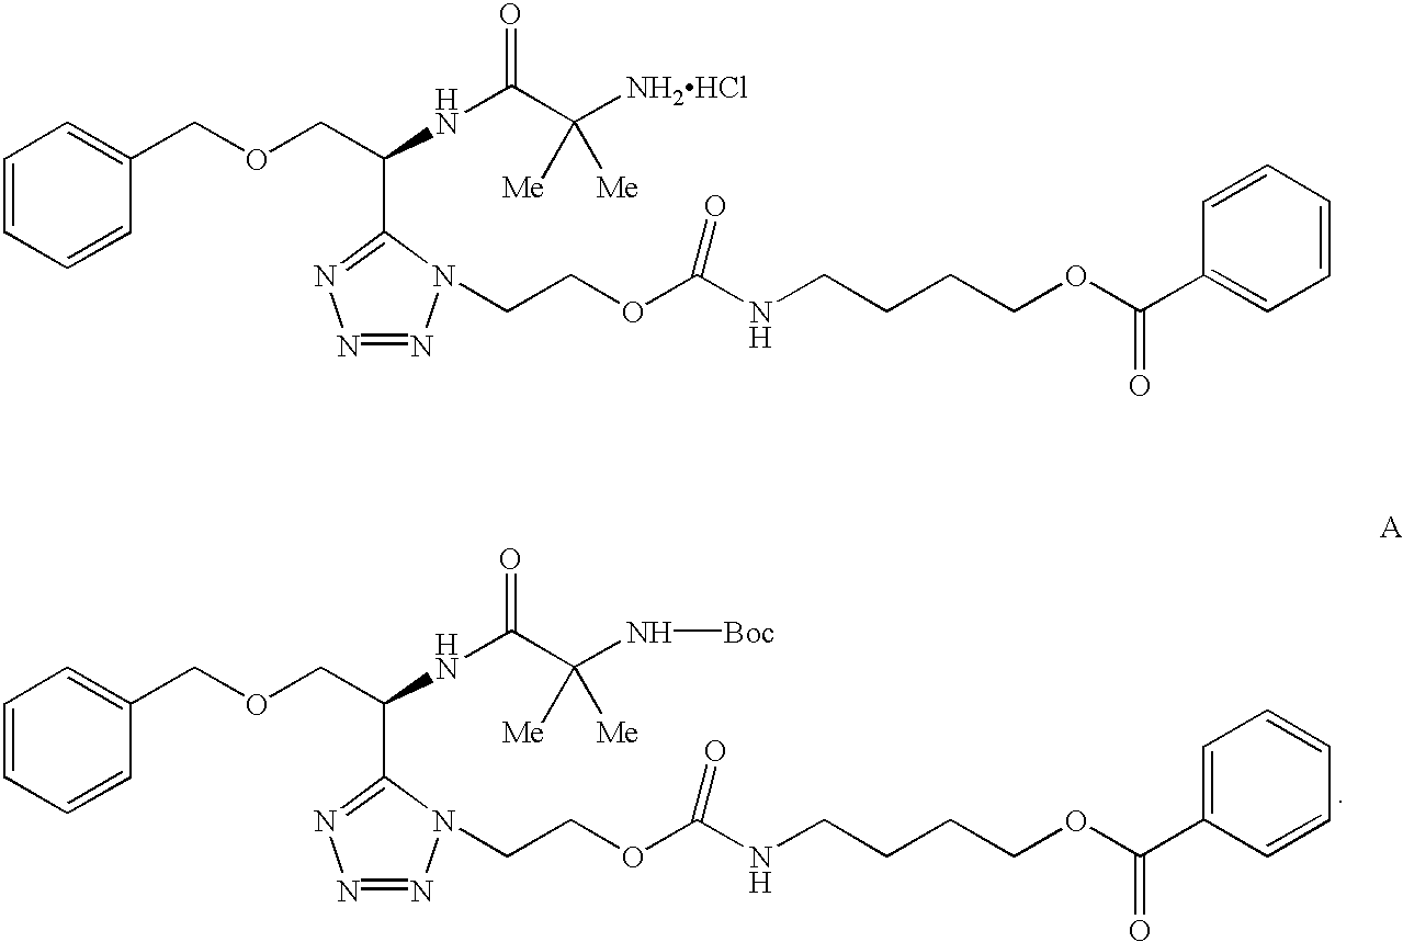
C1=CC=CC(COCC(NC(=O)C([NH2HCl])([Me])[Me])C2=NN=NN2CCOC(NCCCCOC(C2=CC=CC=C2)=O)=O)=C1.C1=CC=CC(COCC(NC(=O)C(N[Boc])([Me])[Me])C2=NN=NN2CCOC(NCCCCOC(C2=CC=CC=C2)=O)=O)=C1
